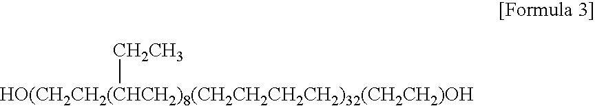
[HO(CH2CH2(CHCH2)8(CH2CH2CH2CH2)32(CH2CH2)OH][CH2CH3]
